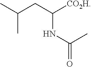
C(C(NC(C)=O)[CO2H])C(C)C
